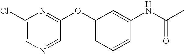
C1(Cl)=CN=CC(OC2=CC=CC(NC(C)=O)=C2)=N1
